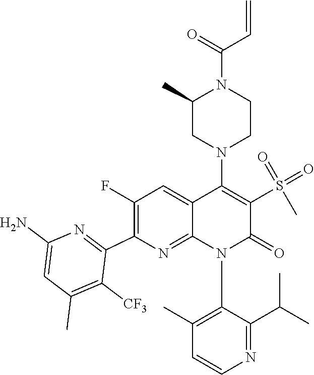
C1(N2C3=NC(C4=NC(N)=CC(C)=C4[CF3])=C(F)C=C3C(N3CC(C)N(C(C=C)=O)CC3)=C(S(=O)(C)=O)C2=O)=C(C)C=CN=C1C(C)C
